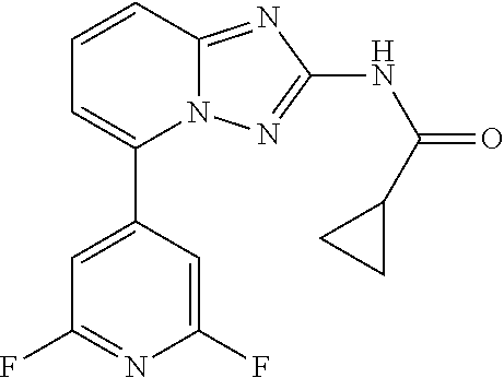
C1(C2=CC(F)=NC(F)=C2)=CC=CC2=NC(NC(=O)C3CC3)=NN12
